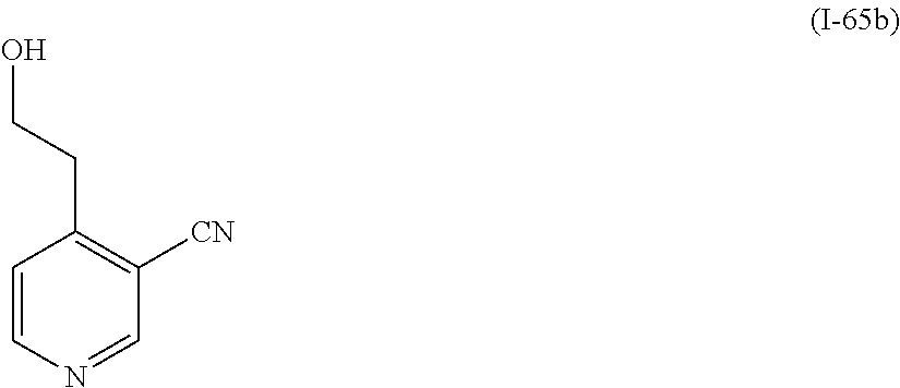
C1=CN=CC([CN])=C1CCO
